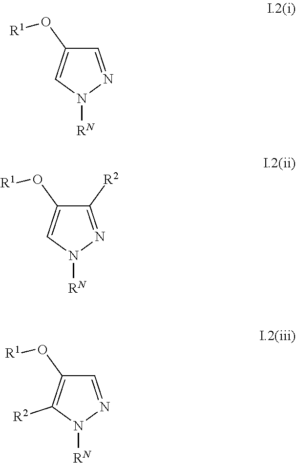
N1=CC(O[R1])=CN1[RN].N1=C([R2])C(O[R1])=CN1[RN].N1=CC(O[R1])=C([R2])N1[RN]
